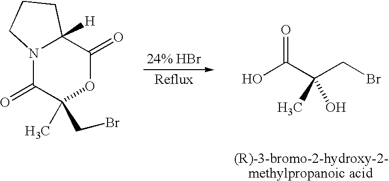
OC(C(CBr)(C)O)=O.N12C(=O)C(CBr)(C)OC(=O)C1([H])CCC2
